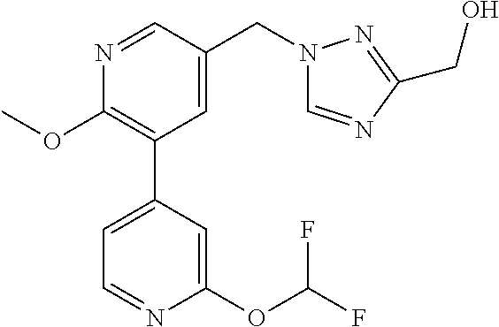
C1(OC)=C(C2=CC=NC(OC(F)F)=C2)C=C(CN2C=NC(CO)=N2)C=N1
